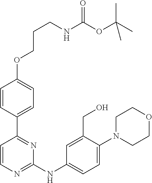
C1=CN=C(NC2=CC=C(N3CCOCC3)C(CO)=C2)N=C1C1=CC=C(OCCCNC(OC(C)(C)C)=O)C=C1
